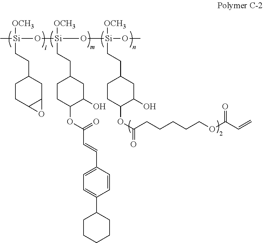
C[Si](O[Si](O[Si](OC)([OCH3])CCC1CCC(OC(CCCCCOC(C=C)=O)=O)C(O)C1)([OCH3])CCC1CCC(OC(C=CC2=CC=C(C3CCCCC3)C=C2)=O)C(O)C1)([OCH3])CCC1CCC2C(C1)O2
